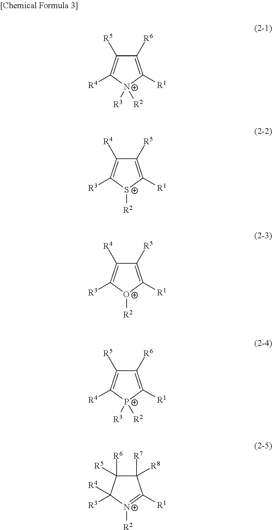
C1([R6])=C([R1])[N+]([R3])([R2])C([R4])=C1[R5].C1([R5])=C([R1])[S+]([R2])C([R3])=C1[R4].C1([R5])=C([R1])[O+]([R2])C([R3])=C1[R4].C1([R6])=C([R1])[P+]([R2])([R3])C([R4])=C1[R5].C1([R7])([R8])C([R6])([R5])C([R3])([R4])[N+]([R2])=C1[R1]
